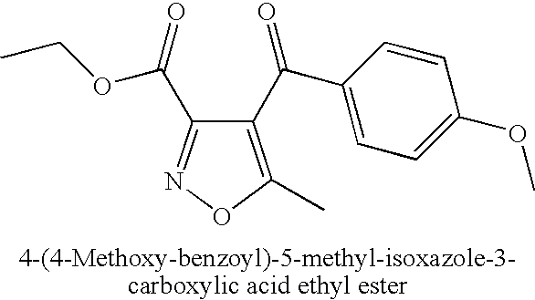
C(C1=CC=C(OC)C=C1)(=O)C1=C(C)ON=C1C(OCC)=O
